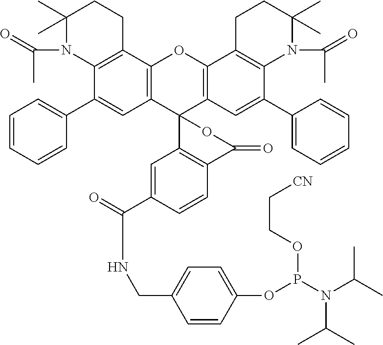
C12=C(C3=C(C(C4=CC=CC=C4)=C1)N(C(=O)C)C(C)(C)CC3)OC1=C(C23C2=C(C=CC(C(=O)NCC4=CC=C(OP(N(C(C)C)C(C)C)OCC[CN])C=C4)=C2)C(=O)O3)C=C(C2=CC=CC=C2)C2=C1CCC(C)(C)N2C(C)=O
